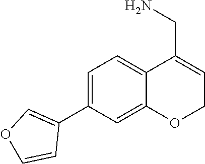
C1=C(C2=COC=C2)C=C2C(=C1)C(CN)=CCO2
